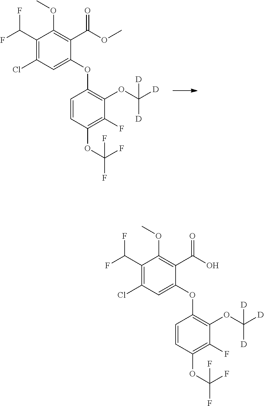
C1(C(F)F)=C(Cl)C=C(OC2=C(OC([D])([D])[D])C(F)=C(OC(F)(F)F)C=C2)C(C(OC)=O)=C1OC.C1(C(F)F)=C(Cl)C=C(OC2=C(OC([D])([D])[D])C(F)=C(OC(F)(F)F)C=C2)C(C(O)=O)=C1OC
